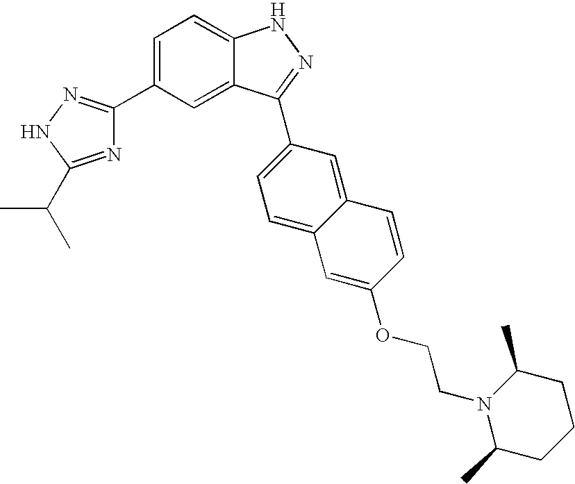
C1(C2=CC=C3C(=C2)C(C2=CC=C4C(=C2)C=CC(OCCN2C(C)CCCC2C)=C4)=NN3)=NNC(C(C)C)=N1
